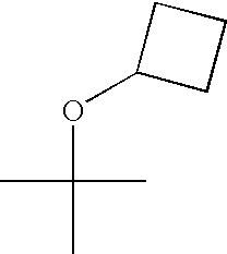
O(C(C)(C)C)C1CCC1
